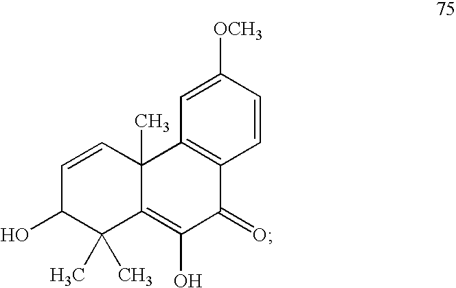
C1=CC2(C)C(=C(O)C(=O)C3=C2C=C([OCH3])C=C3)C(C)(C)C1O
